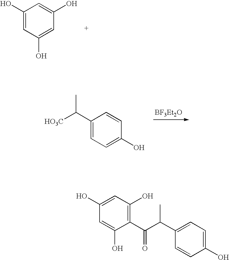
[HO3C]C(C)C1=CC=C(O)C=C1.[BF3Et2O].C1(C(C(C)C2=CC=C(O)C=C2)=O)=C(O)C=C(O)C=C1O.C1=C(O)C=C(O)C=C1O
